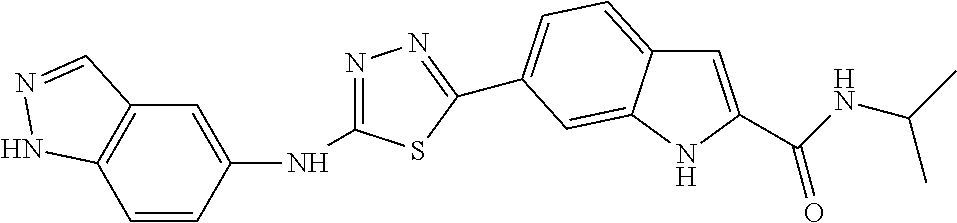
C1=C(C(=O)NC(C)C)NC2=CC(C3=NN=C(NC4=CC5=C(C=C4)NN=C5)S3)=CC=C12
